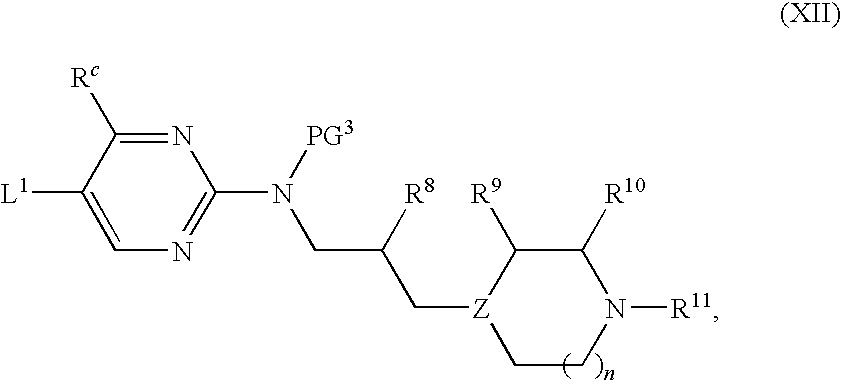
N1=C([Rc])C([L1])=CN=C1N([PG3])CC(C[Z]1CCN([R11])C([R10])C1[R9])[R8]
